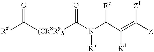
[Ra]C([(CRxRy)n]C(N(C(C(=C([Z])[Z1])[Rd])[Rc])[Rb])=O)=O
